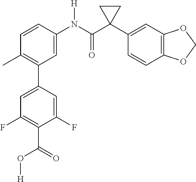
C1=CC(N(C(C2(C3=CC4=C(C=C3)OCO4)CC2)=O)[H])=CC(C2=CC(F)=C(C(=O)O[H])C(F)=C2)=C1C
